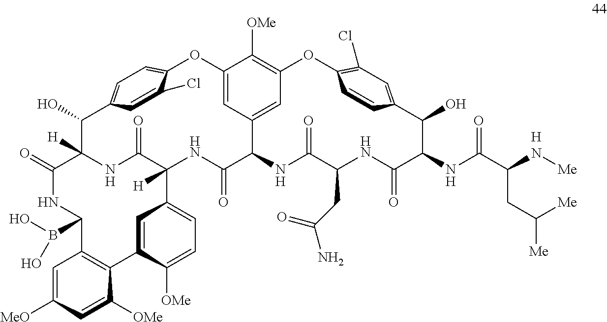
C1=C([MeO])C=C([OMe])C2=C1C(B(O)O)NC(=O)C1([H])C(O)C3=CC=C(OC4=CC5=CC(=C4[OMe])OC4=C(Cl)C=C(C(O)C(NC(C(N[Me])CC([Me])[Me])=O)C(=O)NC(CC(N)=O)C(=O)NC5C(=O)NC([H])(C5=CC=C([OMe])C2=C5)C(=O)N1)C=C4)C(Cl)=C3.[H]
